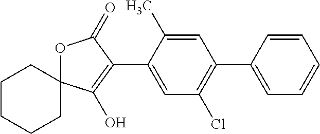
C1=CC(C2=C(Cl)C=C(C3=C(O)C4(OC3=O)CCCCC4)C(C)=C2)=CC=C1
